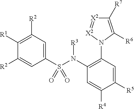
C1(S(N(C2=C(N3C([R6])=C([R7])[X2]=[X2]3)C=C([R5])C([R4])=C2)[R3])(=O)=O)=CC([R2])=C([R1])C([R2])=C1
